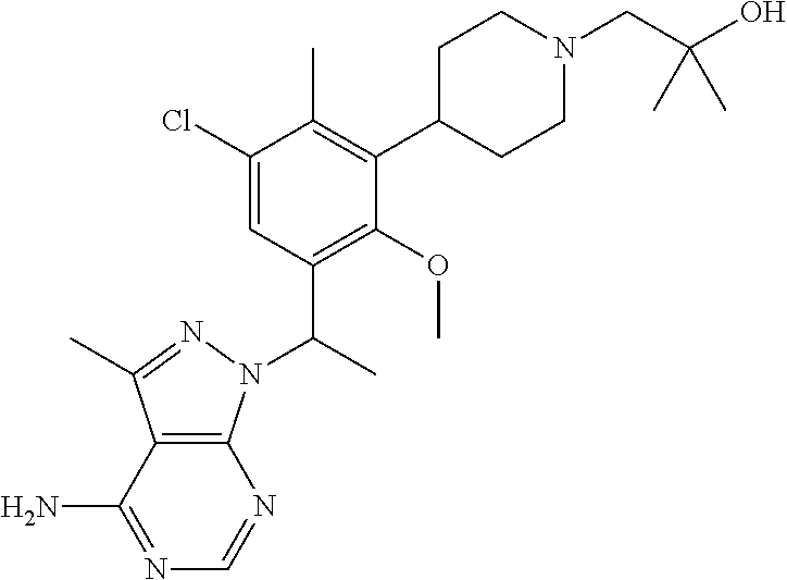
C1(Cl)=CC(C(C)N2C3=C(C(C)=N2)C(N)=NC=N3)=C(OC)C(C2CCN(CC(O)(C)C)CC2)=C1C
